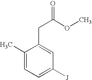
C1(C)=CC=C([J])C=C1CC(=O)OC
